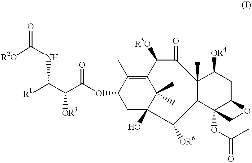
C(C(C(OC1CC2(O)C(C)(C)C(=C1C)C([R5O])C(=O)C1(C)C(C3(OC(=O)C)C(CC1[OR4])OC3)C2[OR6])=O)[OR3])(NC([R2O])=O)[R1]
